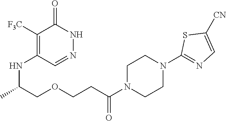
C1([F3C])=C(NC(COCCC(N2CCN(C3=NC=C([CN])S3)CC2)=O)C)C=NNC1=O
